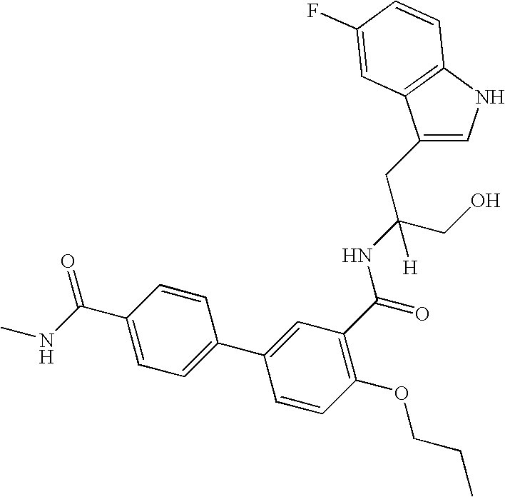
C1(CC(CO)(NC(=O)C2=C(OCCC)C=CC(C3=CC=C(C(NC)=O)C=C3)=C2)[H])=CNC2=C1C=C(F)C=C2
